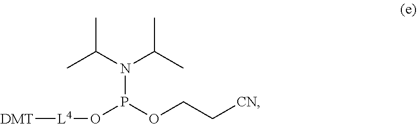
[DMT][L4]OP(OCC[CN])N(C(C)C)C(C)C
